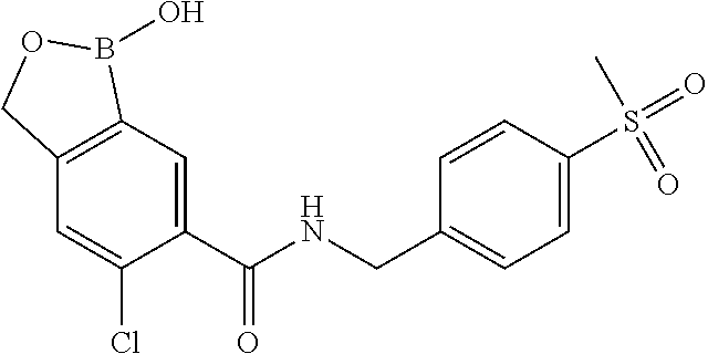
C1=C(C(NCC2=CC=C(S(=O)(C)=O)C=C2)=O)C(Cl)=CC2=C1B(O)OC2
